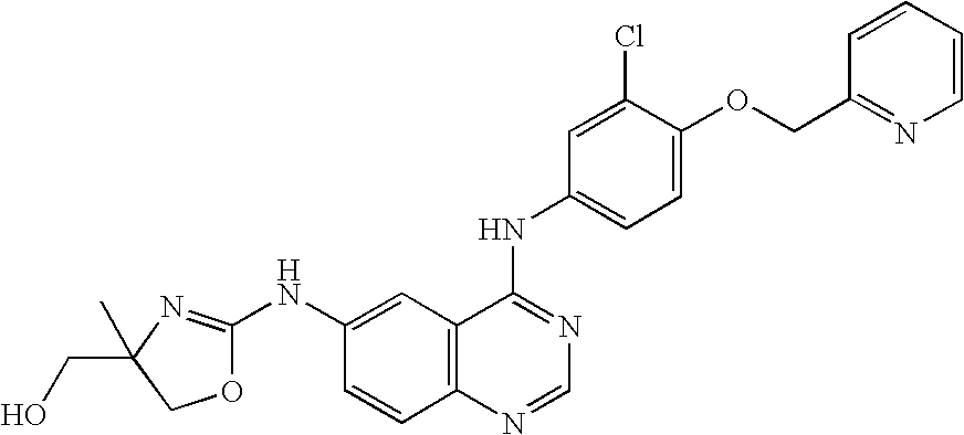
O1C(NC2=CC3=C(C=C2)N=CN=C3NC2=CC=C(OCC3=NC=CC=C3)C(Cl)=C2)=NC(CO)(C)C1
